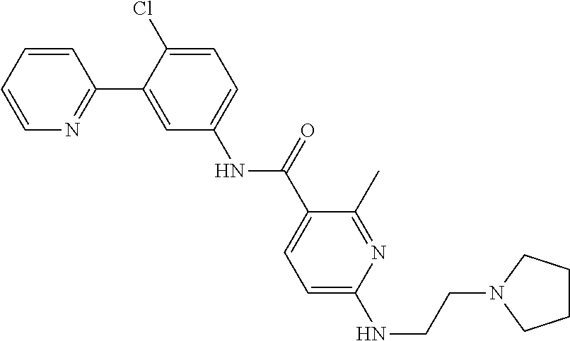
C1=CC=CN=C1C1=CC(NC(C2=CC=C(NCCN3CCCC3)N=C2C)=O)=CC=C1Cl
